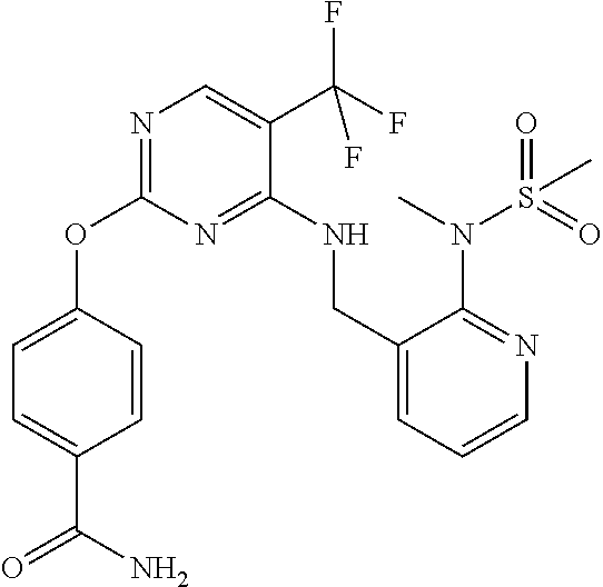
N1=C(OC2=CC=C(C(N)=O)C=C2)N=C(NCC2=CC=CN=C2N(S(=O)(=O)C)C)C(C(F)(F)F)=C1
